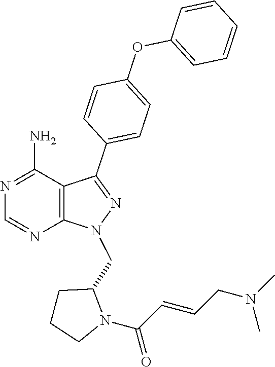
N1=C(N)C2=C(N=C1)N(CC1N(C(=O)C=CCN(C)C)CCC1)N=C2C1=CC=C(OC2=CC=CC=C2)C=C1
